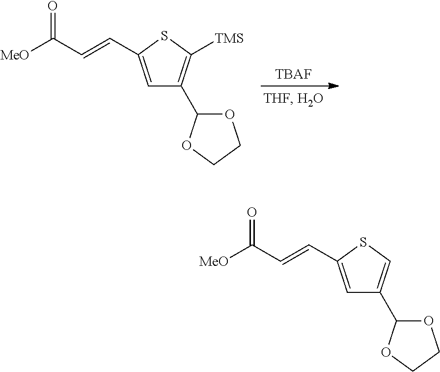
[TBAF].C1=C(C=CC([MeO])=O)SC([TMS])=C1C1OCCO1.C1=C(C=CC([MeO])=O)SC=C1C1OCCO1
